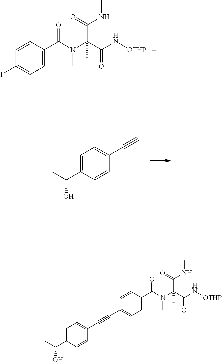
C1=C(C(C)O)C=CC(C#C)=C1.C1=CC(C(N(C(C(N[OTHP])=O)(C(=O)NC)C)C)=O)=CC=C1I.C1=CC(C(N(C(C(N[OTHP])=O)(C(=O)NC)C)C)=O)=CC=C1C#CC1=CC=C(C(C)O)C=C1
